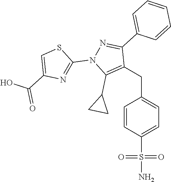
C(C1=C(C2CC2)N(C2=NC(C(=O)O)=CS2)N=C1C1=CC=CC=C1)C1=CC=C(S(N)(=O)=O)C=C1
